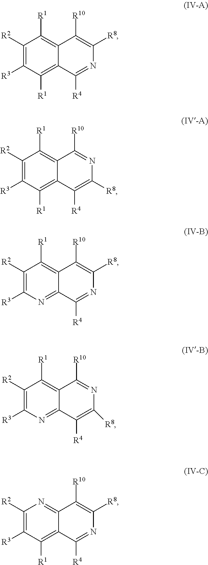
C1([R2])=C([R3])C([R1])=C2C(=C1[R1])C([R10])=C([R8])N=C2[R4].C1([R2])=C([R3])C([R1])=C2C(=C1[R1])C([R10])=NC([R8])=C2[R4].C1([R2])=C([R3])N=C2C(=C1[R1])C([R10])=C([R8])N=C2[R4].C1([R2])=C([R3])N=C2C(=C1[R1])C([R10])=NC([R8])=C2[R4].C1([R2])=C([R3])C([R1])=C2C(=N1)C([R10])=C([R8])N=C2[R4]
